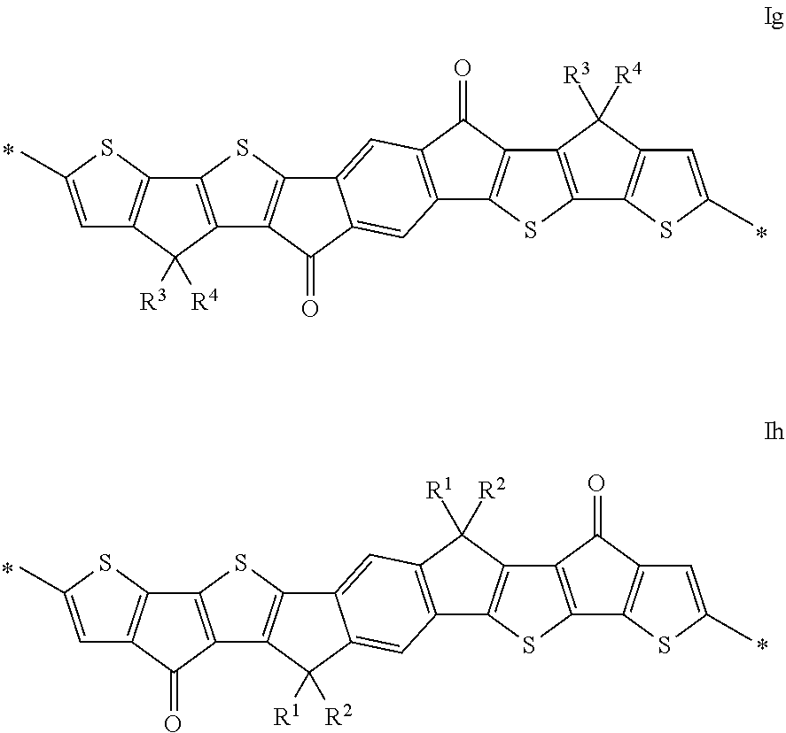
C1=C(C)SC2=C1C(=O)C1=C2SC2=C1C([R1])([R2])C1=CC3=C(C=C21)C([R1])([R2])C1=C3SC2=C1C(=O)C1=C2SC(C)=C1.C1=C(C)SC2=C1C([R3])([R4])C1=C2SC2=C1C(=O)C1=CC3=C(C=C21)C(=O)C1=C3SC2=C1C([R3])([R4])C1=C2SC(C)=C1
